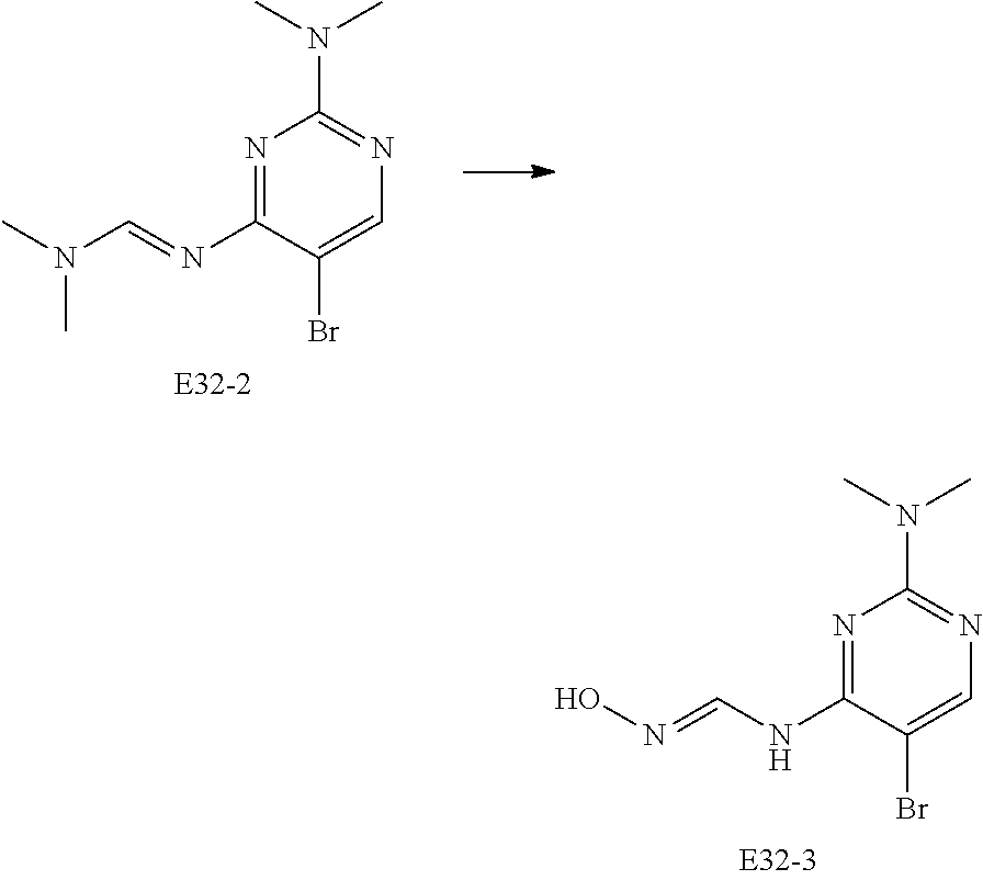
N1=C(N=CN(C)C)C(Br)=CN=C1N(C)C.N1=C(NC=NO)C(Br)=CN=C1N(C)C
